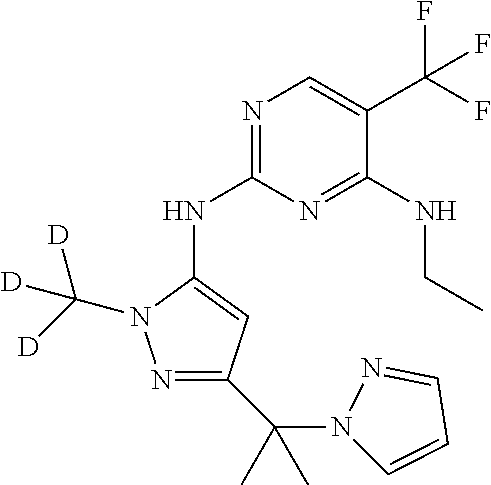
N1=C(NC2=CC(C(N3C=CC=N3)(C)C)=NN2C([D])([D])[D])N=C(NCC)C(C(F)(F)F)=C1
